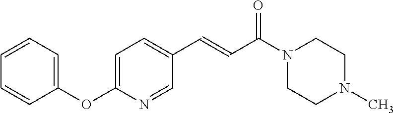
CN1CCN(C(C=CC2=CC=C(OC3=CC=CC=C3)N=C2)=O)CC1
